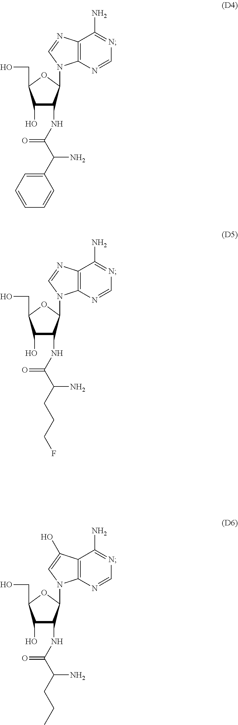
C1(O)C(NC(C(C2=CC=CC=C2)N)=O)C(N2C3=C(N=C2)C(N)=NC=N3)OC1CO.C1(O)C(NC(C(CCC)N)=O)C(N2C3=C(C(O)=C2)C(N)=NC=N3)OC1CO.C1(O)C(NC(C(CCCF)N)=O)C(N2C3=C(N=C2)C(N)=NC=N3)OC1CO
